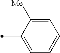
C1=C([Me])C(C)=CC=C1
